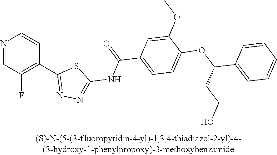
N1=CC(F)=C(C2=NN=C(NC(C3=CC=C(OC(C4=CC=CC=C4)CCO)C(OC)=C3)=O)S2)C=C1
